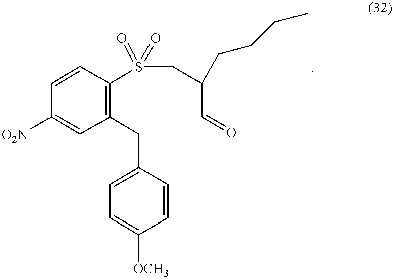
[O2N]C1=CC(CC2=CC=C([OCH3])C=C2)=C(S(=O)(=O)CC(C=O)CCCC)C=C1
